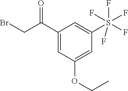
C1(C(=O)CBr)=CC(OCC)=CC(S(F)(F)(F)(F)F)=C1
